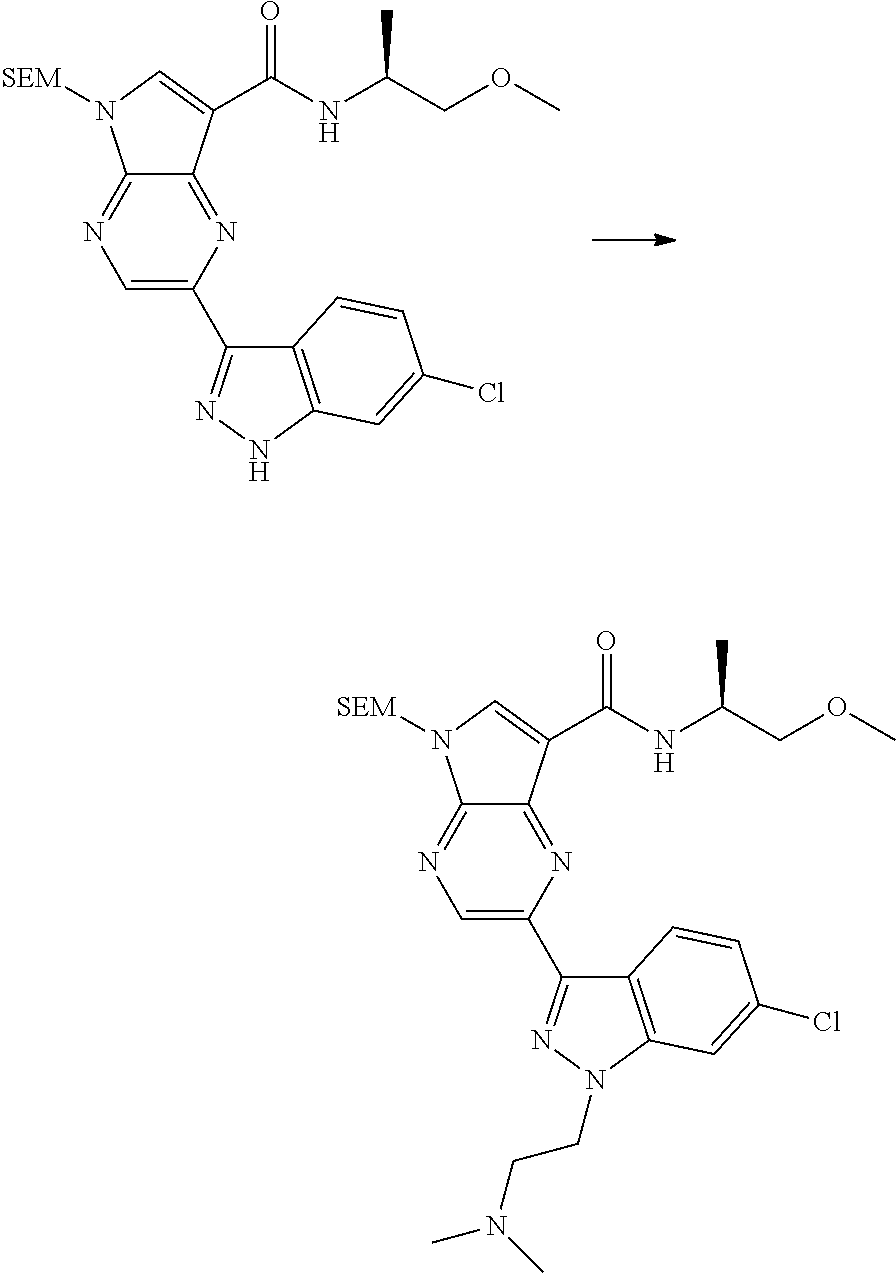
N1=C2C(=NC(C3=NN(CCN(C)C)C4=C3C=CC(Cl)=C4)=C1)C(C(NC(COC)C)=O)=CN2[SEM].N1=C2C(=NC(C3=NNC4=C3C=CC(Cl)=C4)=C1)C(C(NC(COC)C)=O)=CN2[SEM]
